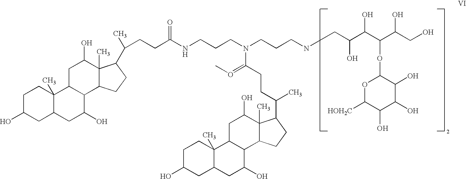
C1C(O)CC2C(C)(C1)C1C(C(O)C2)C2C(C)(C(O)C1)C(C(C)CCC(NCCCN(CCCNCC(C(C(C(CO)O)OC1OC([HOH2C])C(O)C(O)C1O)O)O)C(CCC(C)C1C3(C)C(C4C(O)CC5CC(O)CCC5(C)C4CC3O)CC1)=OC)=O)CC2
